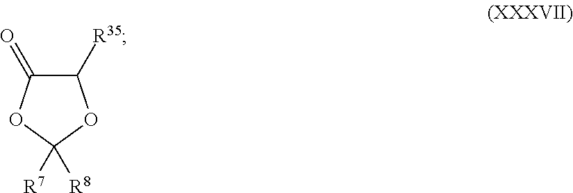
C1([R35])C(=O)OC([R8])([R7])O1
